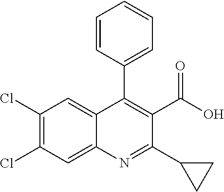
C1(Cl)=C(Cl)C=C2C(=C1)C(C1=CC=CC=C1)=C(C(O)=O)C(C1CC1)=N2
